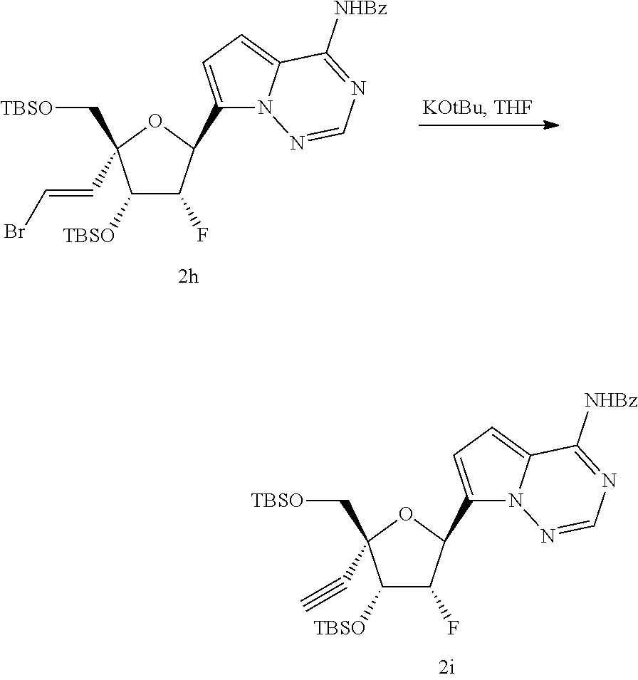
C1([TBSO])C(F)C(C2=CC=C3N2N=CN=C3[NHBz])OC1(C[TBSO])C=CBr.C1([TBSO])C(F)C(C2=CC=C3N2N=CN=C3[NHBz])OC1(C[TBSO])C#C
